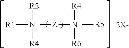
[R1][N+]([R2])([R4])[Z][N+]([R4])([R6])[R5].[2X-]
